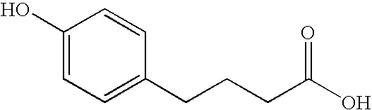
C1(O)=CC=C(CCCC(O)=O)C=C1
